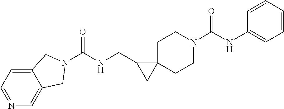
C1C2(CCN(C(NC3=CC=CC=C3)=O)C1)C(CNC(=O)N1CC3=CN=CC=C3C1)C2
